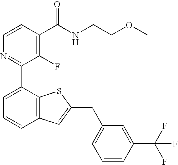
C1=CC(C(NCCOC)=O)=C(F)C(C2=CC=CC3=C2SC(CC2=CC=CC(C(F)(F)F)=C2)=C3)=N1
